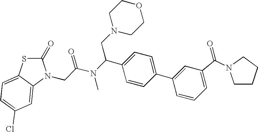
C1(=O)SC2=CC=C(Cl)C=C2N1CC(N(C(C1=CC=C(C2=CC(C(=O)N3CCCC3)=CC=C2)C=C1)CN1CCOCC1)C)=O
